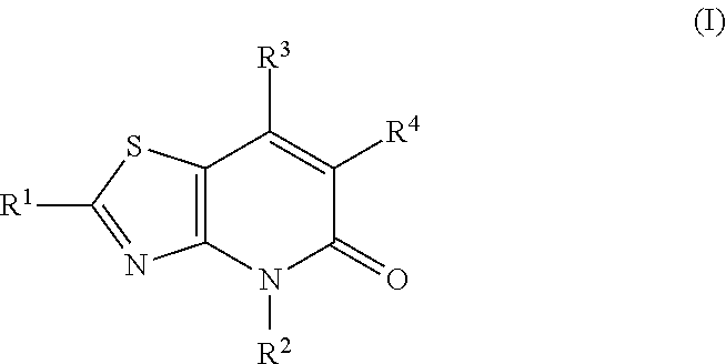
C12=C(N([R2])C(=O)C([R4])=C1[R3])N=C([R1])S2
